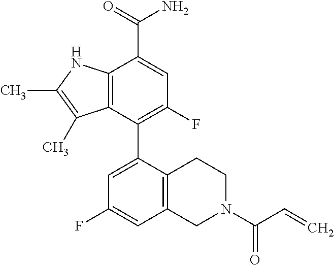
C12=C(NC(C)=C1C)C(C(=O)N)=CC(F)=C2C1=CC(F)=CC2=C1CCN(C(C=C)=O)C2
